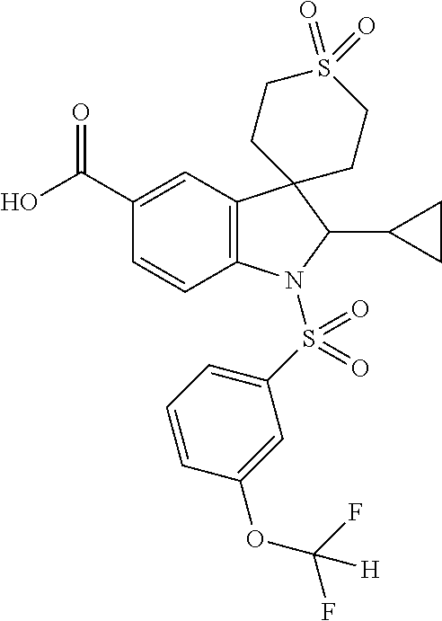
C12=C(C=C(C(O)=O)C=C1)C1(C(C3CC3)N2S(C2=CC=CC(OC(F)(F)[H])=C2)(=O)=O)CCS(=O)(=O)CC1
